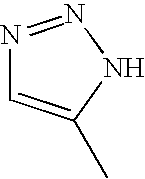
N1=NNC(C)=C1
